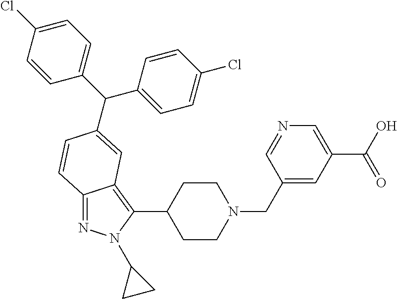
C12=NN(C3CC3)C(C3CCN(CC4=CC(C(=O)O)=CN=C4)CC3)=C1C=C(C(C1=CC=C(Cl)C=C1)C1=CC=C(Cl)C=C1)C=C2
